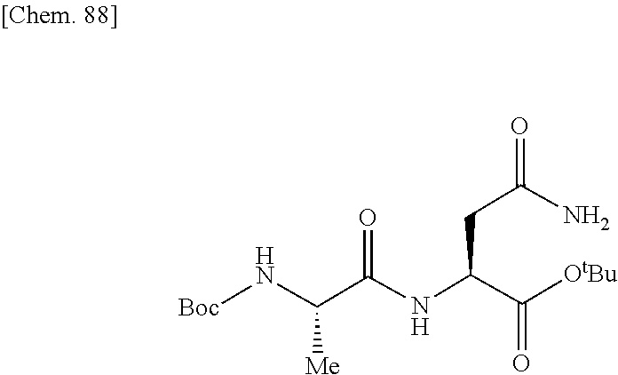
C(C(=O)[OtBu])(NC(C(N[Boc])[Me])=O)CC(N)=O
